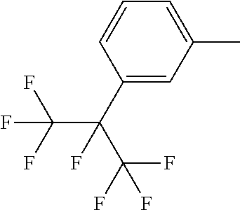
C1=C(C(C(F)(F)F)(F)C(F)(F)F)C=CC=C1C
